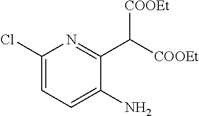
C1(Cl)=CC=C(N)C(C([COOEt])[COOEt])=N1
